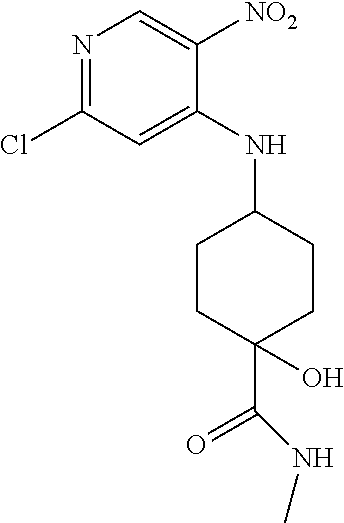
N1=C(Cl)C=C(NC2CCC(C(NC)=O)(O)CC2)C([NO2])=C1
